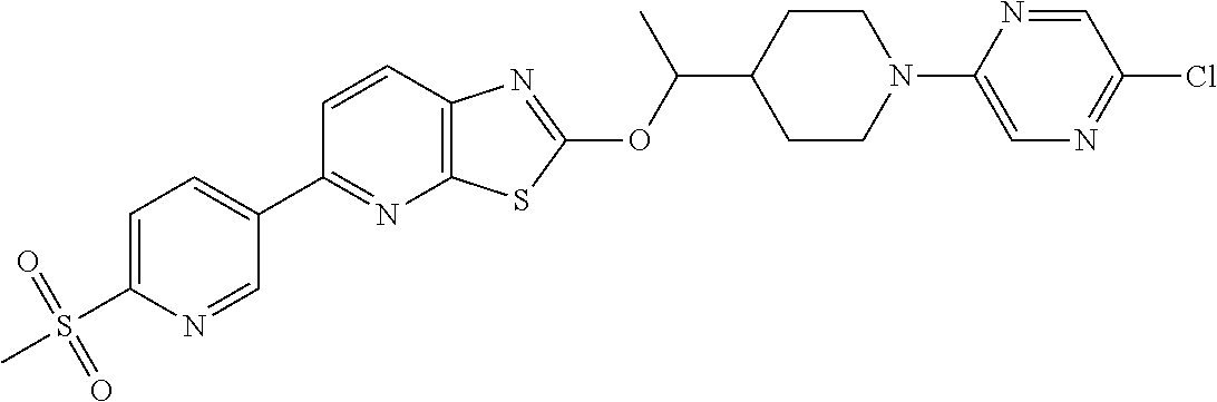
C1=CC2=C(N=C1C1=CC=C(S(C)(=O)=O)N=C1)SC(OC(C1CCN(C3=CN=C(Cl)C=N3)CC1)C)=N2
